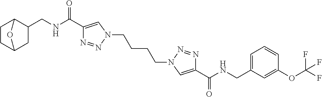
C1C2CCC(C1CNC(C1=CN(CCCCN3C=C(C(NCC4=CC=CC(OC(F)(F)F)=C4)=O)N=N3)N=N1)=O)O2
